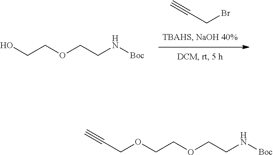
C(CBr)#C.OCCOCCN[Boc].C(#C)COCCOCCN[Boc]
